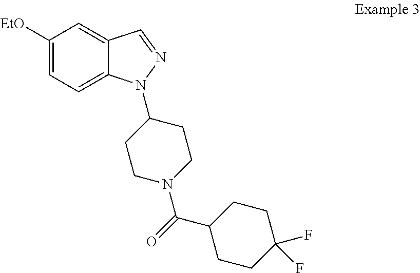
C1([EtO])=CC=C2C(=C1)C=NN2C1CCN(C(C2CCC(F)(F)CC2)=O)CC1
